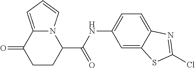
N12C(=CC=C1)C(=O)CCC2C(NC1=CC=C2C(=C1)SC(Cl)=N2)=O
